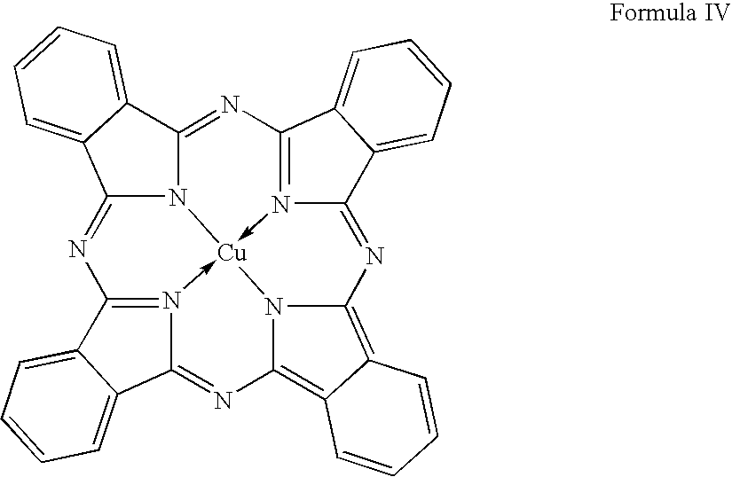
N1=C2N3C(=NC4=N5->[Cu]36-N3=C1C1=CC=CC=C1C3=NC1=C3C(=C(N=C5C5=CC=CC=C45)N16)C=CC=C3)C1=CC=CC=C21
